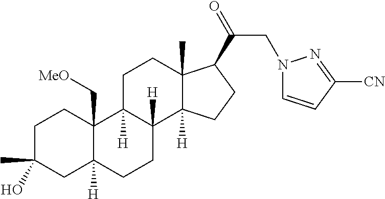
C1C(C)(O)CC2([H])C(C[MeO])(C1)C1([H])C([H])(CC2)C2([H])C(C)(CC1)C(C(=O)CN1C=CC([CN])=N1)CC2
